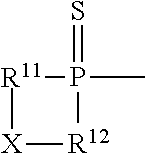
[X]1[R12]P(=S)(C)[R11]1
